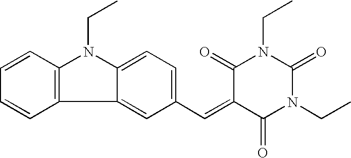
C12=C(C=CC=C1)N(CC)C1=CC=C(C=C3C(=O)N(CC)C(=O)N(CC)C3=O)C=C21
